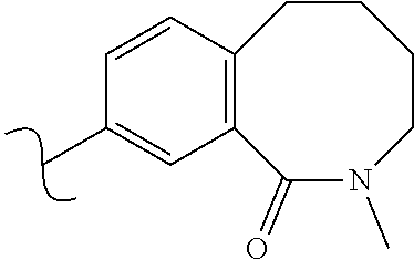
C12=C(C=CC(C)=C1)CCCCN(C)C2=O
